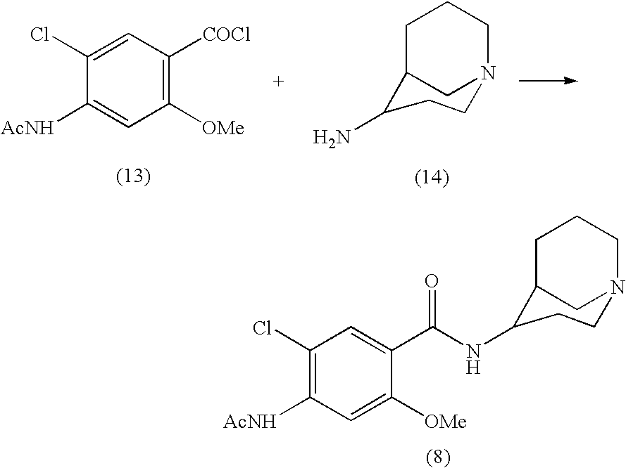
C1([OMe])=C([COCl])C=C(Cl)C([AcNH])=C1.C1(N)CCN2CC1CCC2.C1([OMe])=CC([AcNH])=C(Cl)C=C1C(NC1CCN2CC1CCC2)=O
